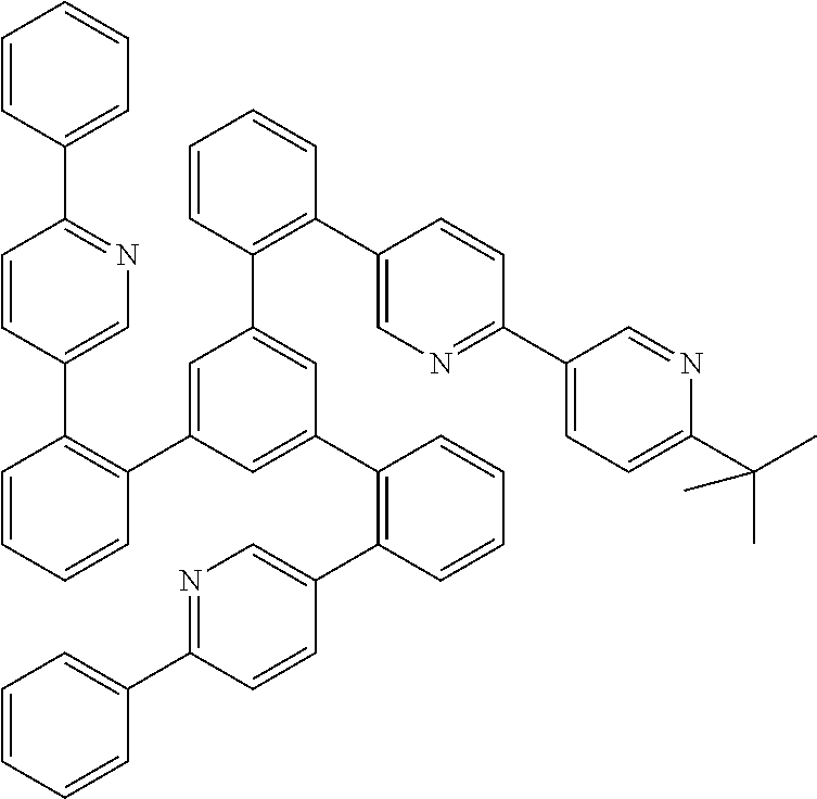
C1=CC(C2=NC=C(C3=C(C4=CC(C5=C(C6=CN=C(C7=CC=C(C(C)(C)C)N=C7)C=C6)C=CC=C5)=CC(C5=C(C6=CN=C(C7=CC=CC=C7)C=C6)C=CC=C5)=C4)C=CC=C3)C=C2)=CC=C1
